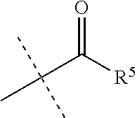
C(C([R5])=O)(C)(C)C
